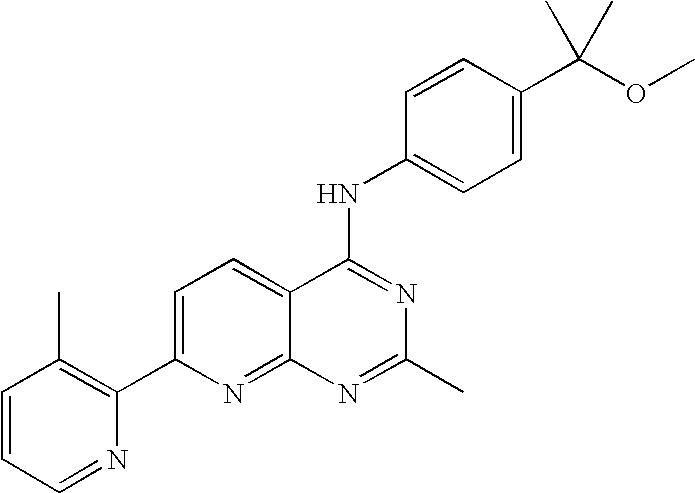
C1=CC=NC(C2=CC=C3C(=N2)N=C(C)N=C3NC2=CC=C(C(C)(C)OC)C=C2)=C1C
